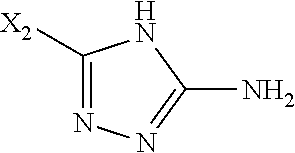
C1([X2])=NN=C(N)N1
